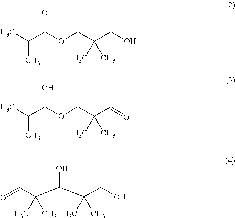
CC(C(OCC(C=O)(C)C)O)C.CC(C(O)C(C[OH])(C)C)(C)C=O.CC(C(OCC(CO)(C)C)=O)C
